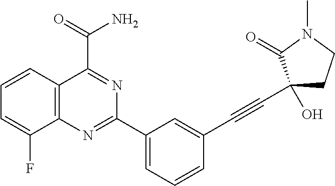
C12=C(N=C(C3=CC=CC(C#CC4(O)CCN(C)C4=O)=C3)N=C1C(=O)N)C(F)=CC=C2
